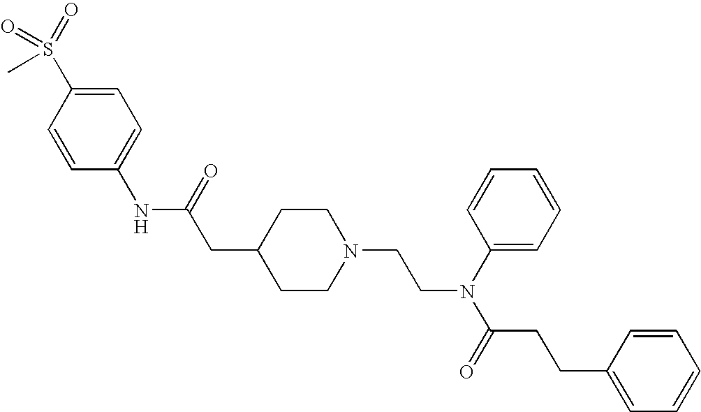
S(C)(=O)(=O)C1=CC=C(NC(CC2CCN(CCN(C(=O)CCC3=CC=CC=C3)C3=CC=CC=C3)CC2)=O)C=C1
